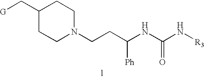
[G]CC1CCN(CCC(NC(N[R3])=O)[Ph])CC1
